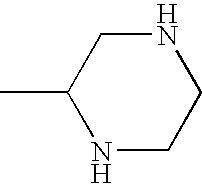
C1(C)NCCNC1
